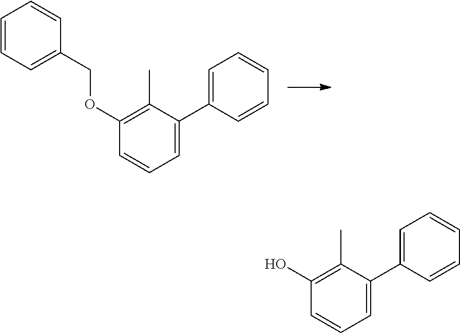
C1=CC=C(C2=CC=CC=C2)C(C)=C1OCC1=CC=CC=C1.C1=CC=C(C2=CC=CC=C2)C(C)=C1O
